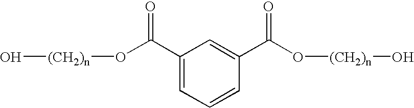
C1(C(O[(CH2)n]O)=O)=CC=CC(C(O[(CH2)n]O)=O)=C1
